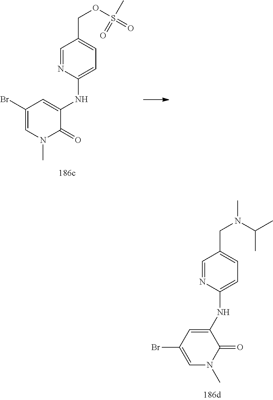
C1(Br)=CN(C)C(=O)C(NC2=CC=C(COS(=O)(C)=O)C=N2)=C1.C1=C(Br)C=C(NC2=CC=C(CN(C)C(C)C)C=N2)C(=O)N1C
